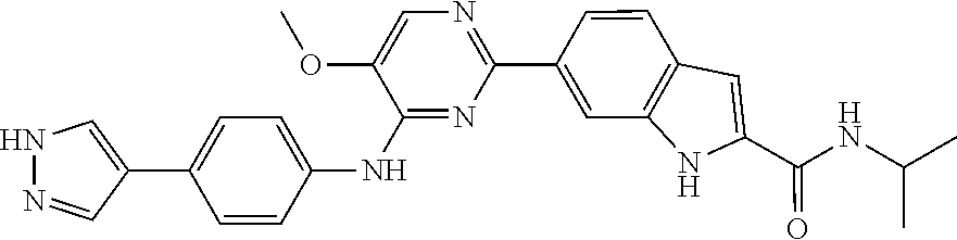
C1(C2=CC3=C(C=C2)C=C(C(=O)NC(C)C)N3)=NC=C(OC)C(NC2=CC=C(C3=CNN=C3)C=C2)=N1
